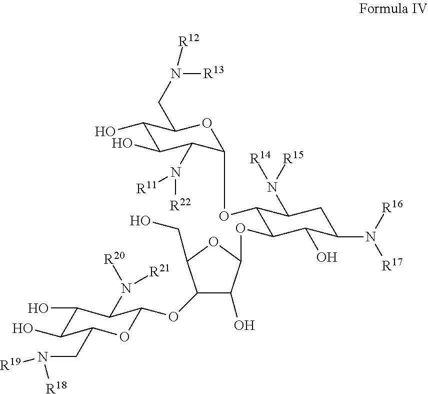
C1(OC2OC(CN([R19])[R18])C(O)C(O)C2N([R20])[R21])C(O)C(OC2C(OC3C(N([R22])[R11])C(O)C(O)C(CN([R13])[R12])O3)C(N([R14])[R15])CC(N([R16])[R17])C2O)OC1CO
